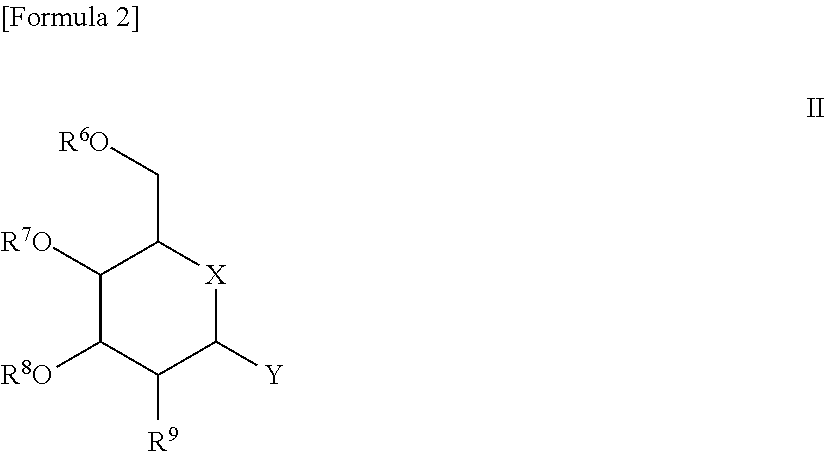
C1([R7O])C([R8O])C([R9])C([Y])[X]C1C[R6O]
